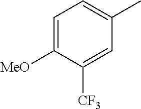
C1=C([MeO])C([CF3])=CC(C)=C1
